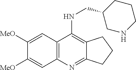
C1([MeO])=CC2=C(C=C1[MeO])N=C1C(=C2NCC2CNCCC2)CCC1
